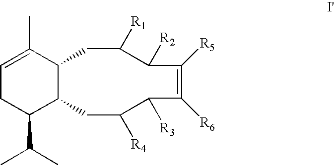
C1(C(C)C)C2C(C(C)=CC1)CC([R1])C([R2])C([R5])=C([R6])C([R3])C([R4])C2
